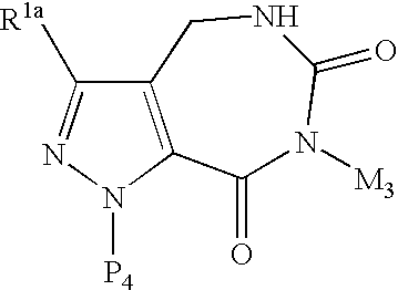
C12=C(N([P4])N=C1[R1a])C(=O)N([M3])C(=O)NC2
